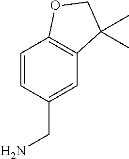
C1=CC(CN)=CC2=C1OCC2(C)C
